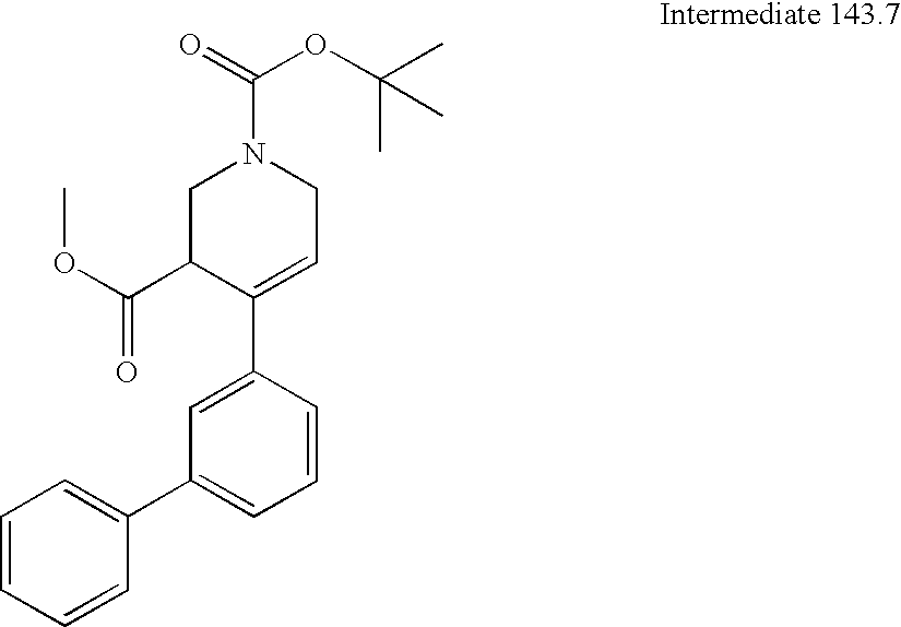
C1C(C(OC)=O)C(C2=CC(C3=CC=CC=C3)=CC=C2)=CCN1C(=O)OC(C)(C)C
